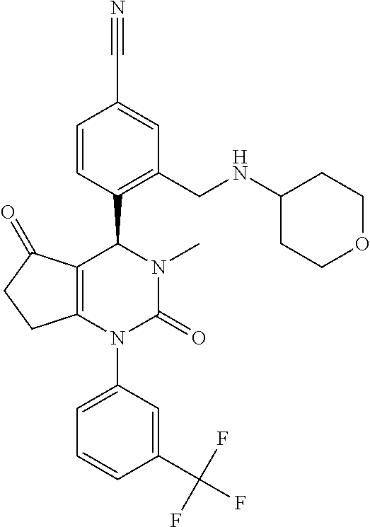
C12=C(N(C3=CC=CC(C(F)(F)F)=C3)C(=O)N(C)C1C1=C(CNC3CCOCC3)C=C(C#N)C=C1)CCC2=O
